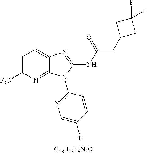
[C18H13F6N5O].C1=C([F3C])N=C2C(=C1)N=C(NC(CC1CC(F)(F)C1)=O)N2C1=NC=C(F)C=C1
